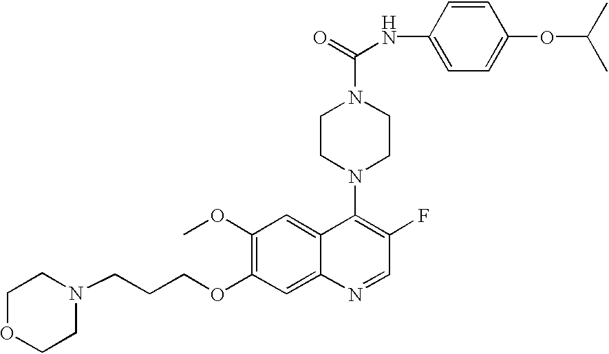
C1(OC)=C(OCCCN2CCOCC2)C=C2C(=C1)C(N1CCN(C(=O)NC3=CC=C(OC(C)C)C=C3)CC1)=C(F)C=N2
